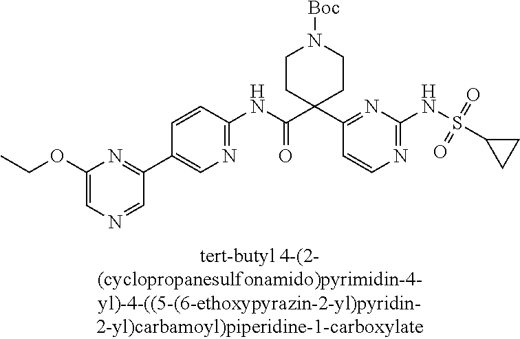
N1=C(NS(=O)(=O)C2CC2)N=C(C2(C(NC3=NC=C(C4=NC(OCC)=CN=C4)C=C3)=O)CCN([Boc])CC2)C=C1
